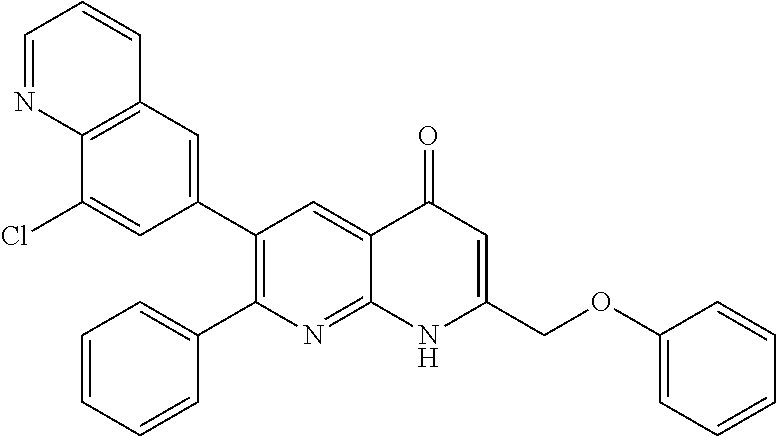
C12=C(C=C(C3=C(C4=CC=CC=C4)N=C4C(=C3)C(=O)C=C(COC3=CC=CC=C3)N4)C=C1Cl)C=CC=N2
